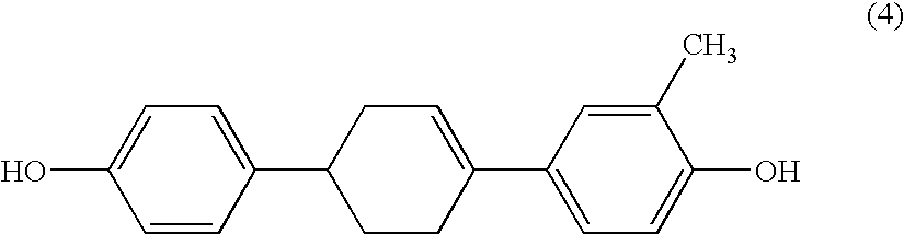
C1=CC(O)=CC=C1C1CCC(C2=CC=C(O)C(C)=C2)=CC1
